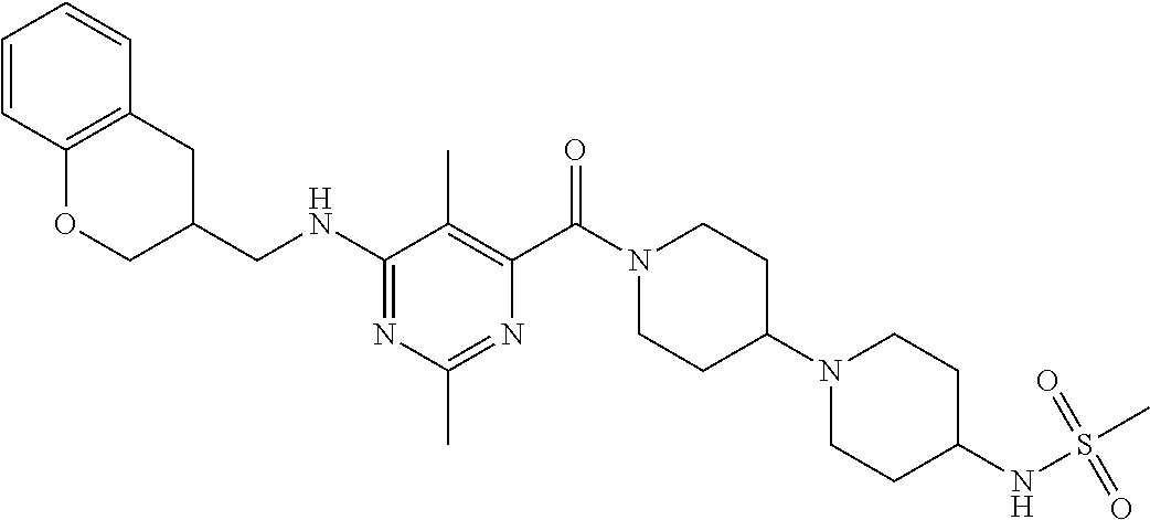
N1=C(NCC2CC3=C(OC2)C=CC=C3)C(C)=C(C(=O)N2CCC(N3CCC(NS(C)(=O)=O)CC3)CC2)N=C1C
